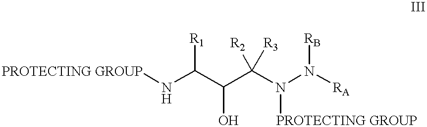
[PROTECTING GROUP]NC(C(C(N(N([RA])[RB])[PROTECTING GROUP])([R2])[R3])O)[R1]
